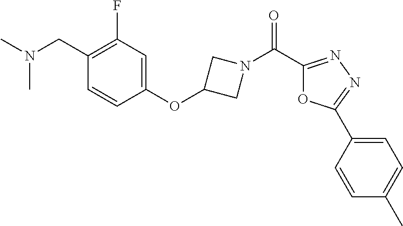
N(C)(C)CC1=C(F)C=C(OC2CN(C(C3=NN=C(C4=CC=C(C)C=C4)O3)=O)C2)C=C1
